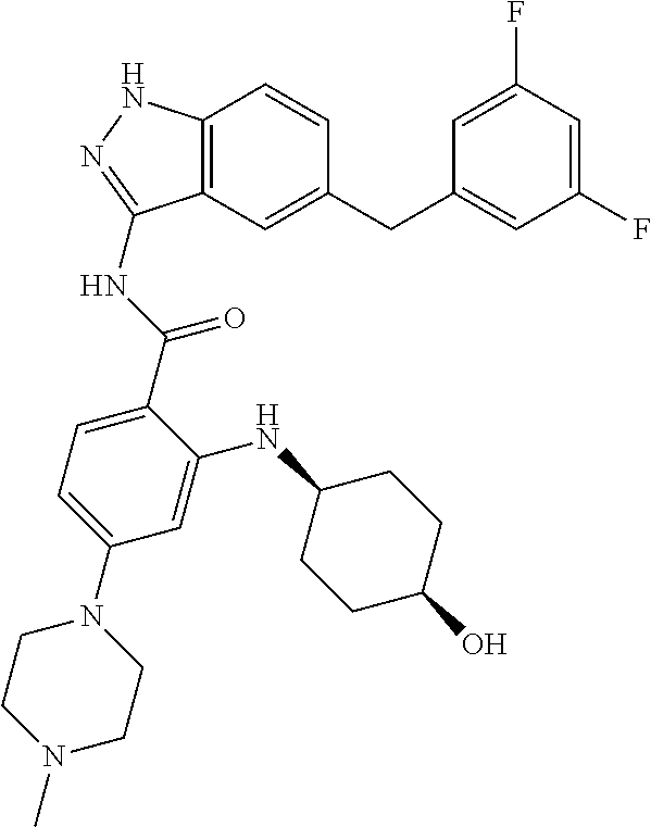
C12=C(C=C(CC3=CC(F)=CC(F)=C3)C=C1)C(NC(C1=CC=C(N3CCN(C)CC3)C=C1NC1CCC(O)CC1)=O)=NN2
